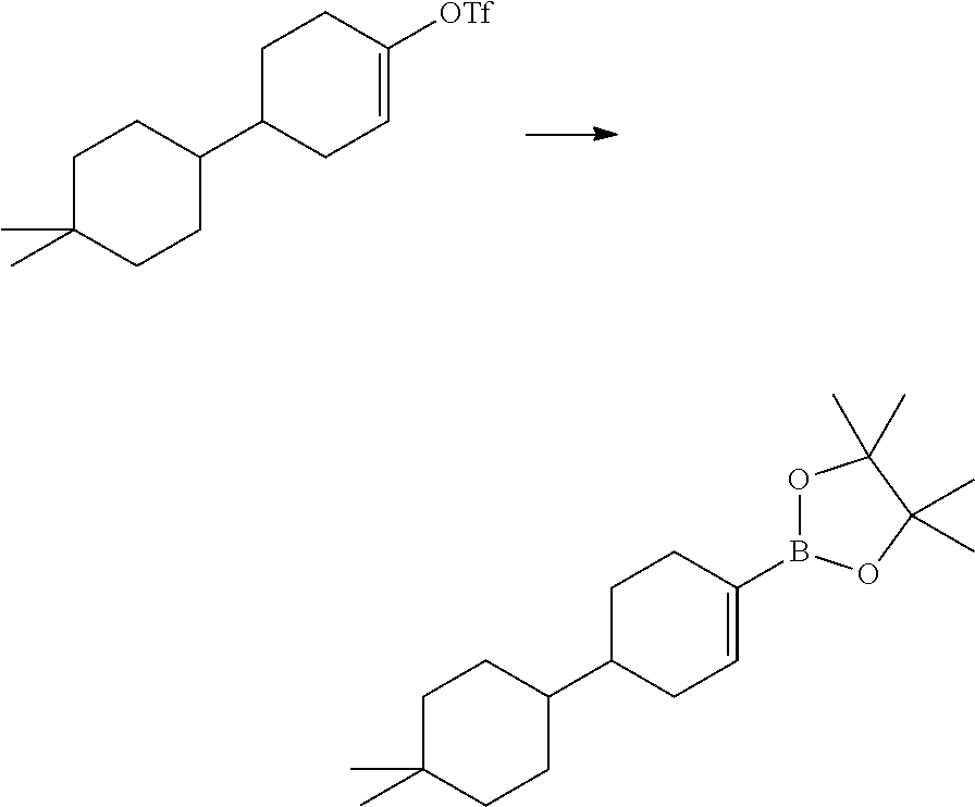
C1(C2CCC(C)(C)CC2)CC=C([OTf])CC1.C1(C2CCC(C)(C)CC2)CC=C(B2OC(C)(C)C(C)(C)O2)CC1
